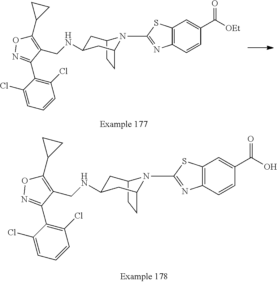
C12CCC(CC(NCC3=C(C4CC4)ON=C3C3=C(Cl)C=CC=C3Cl)C1)N2C1=NC2=C(C=C(C(=O)O)C=C2)S1.C12CCC(CC(NCC3=C(C4CC4)ON=C3C3=C(Cl)C=CC=C3Cl)C1)N2C1=NC2=C(C=C(C(=O)[OEt])C=C2)S1
